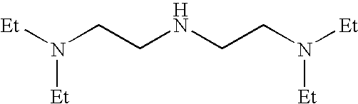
[Et]N(CCNCCN([Et])[Et])[Et]
